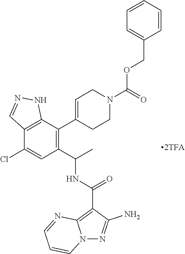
C12=C(C(C3=CCN(C(OCC4=CC=CC=C4)=O)CC3)=C(C(C)NC(C3=C4N(N=C3N)C=CC=N4)=O)C=C1Cl)NN=C2.[2TFA]
